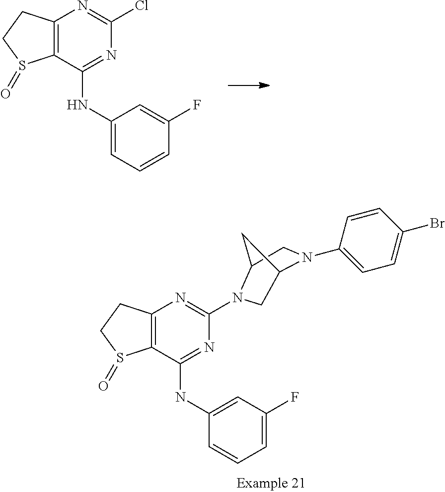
C12=C(C(NC3=CC=CC(F)=C3)=NC(Cl)=N1)S(=O)CC2.C12=C(C(NC3=CC(F)=CC=C3)=NC(N3CC4N(C5=CC=C(Br)C=C5)CC3C4)=N1)S(=O)CC2
